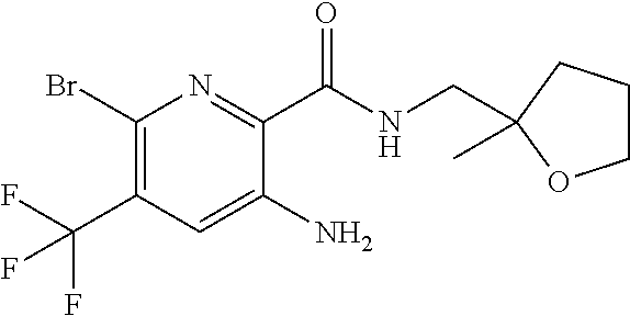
C1(Br)=C(C(F)(F)F)C=C(N)C(C(NCC2(C)CCCO2)=O)=N1
